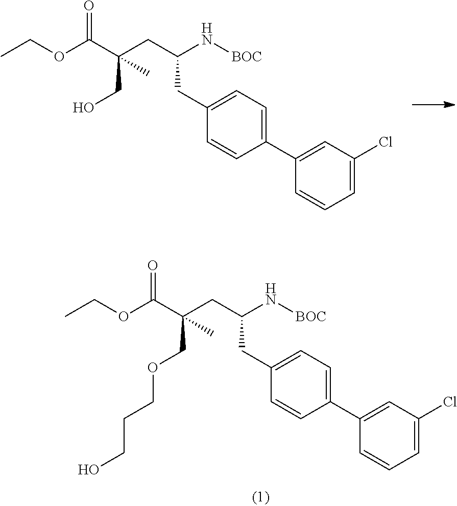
C1=CC=C(Cl)C=C1C1=CC=C(CC(CC(C(OCC)=O)(CO)C)N[BOC])C=C1.C1=CC=C(Cl)C=C1C1=CC=C(CC(CC(C(OCC)=O)(COCCCO)C)N[BOC])C=C1
